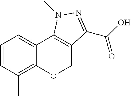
C1=CC(C)=C2C(=C1)C1=C(CO2)C(C(O)=O)=NN1C
